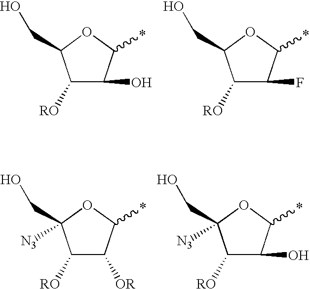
C1([RO])C(O)C(*)OC1CO.C1([RO])C(F)C(*)OC1CO.C1([RO])C([OR])C(*)OC1(CO)[N3].C1([RO])C(O)C(*)OC1(CO)[N3]
